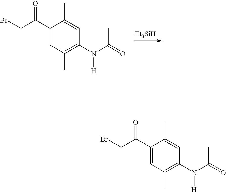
[Et3SiH].C1(C(CBr)=O)=CC(C)=C(N([H])C(=O)C)C=C1C.C1(C(CBr)=O)=CC(C)=C(N([H])C(=O)C)C=C1C
